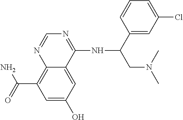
C(C1=C2C(=CC(O)=C1)C(NC(CN(C)C)C1=CC(Cl)=CC=C1)=NC=N2)(=O)N
